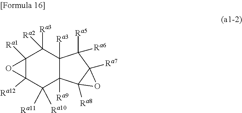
C12([Ra1])C([Ra12])(C([Ra10])([Ra11])C3([Ra9])C([Ra3])(C1([Ra3])[Ra2])C([Ra6])([Ra5])C1([Ra7])C3([Ra8])O1)O2
